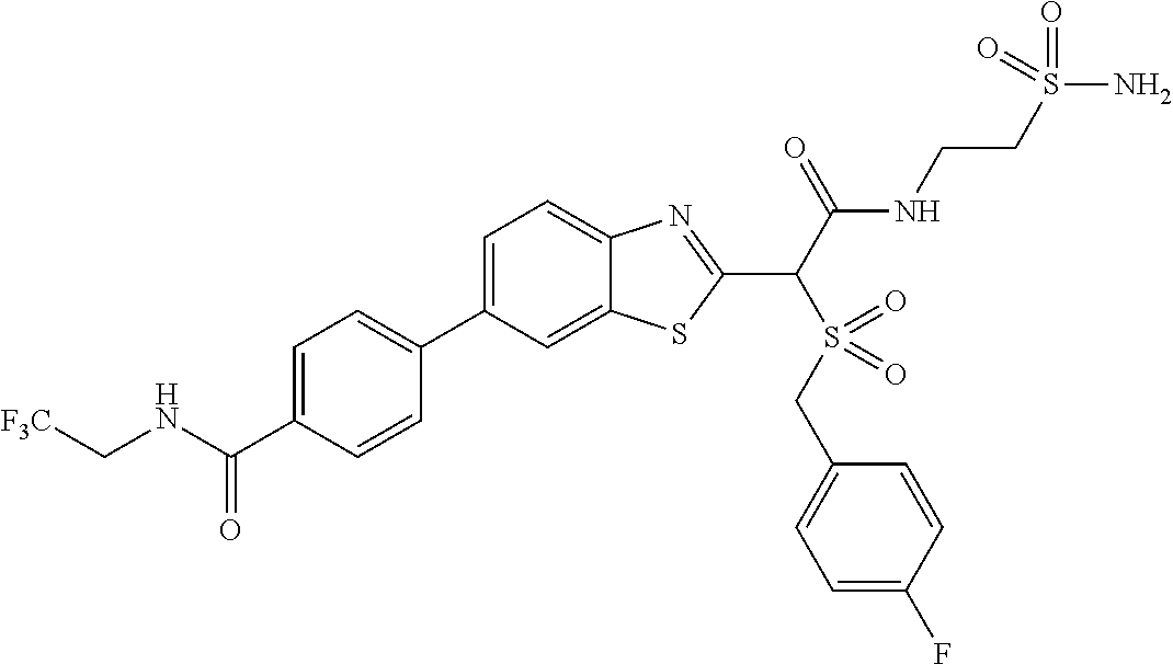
C1(C2=CC=C(C(NC[F3C])=O)C=C2)=CC=C2C(=C1)SC(C(C(NCCS(N)(=O)=O)=O)S(=O)(CC1=CC=C(F)C=C1)=O)=N2
